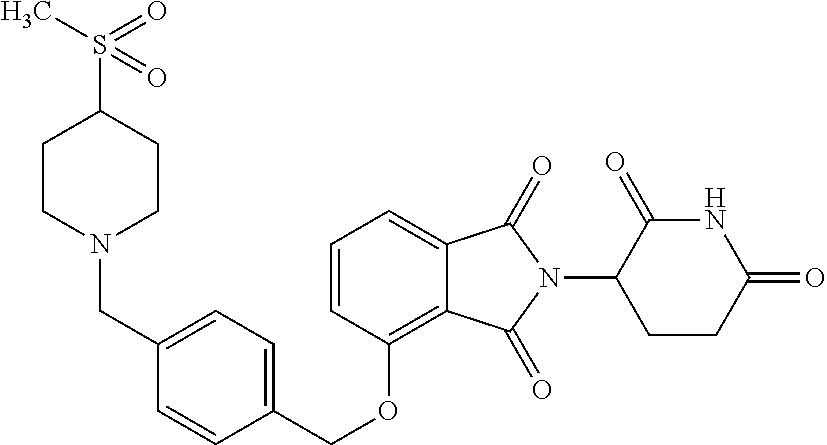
C(OC1=C2C(=CC=C1)C(=O)N(C1C(=O)NC(=O)CC1)C2=O)C1=CC=C(CN2CCC(S(=O)(=O)C)CC2)C=C1
